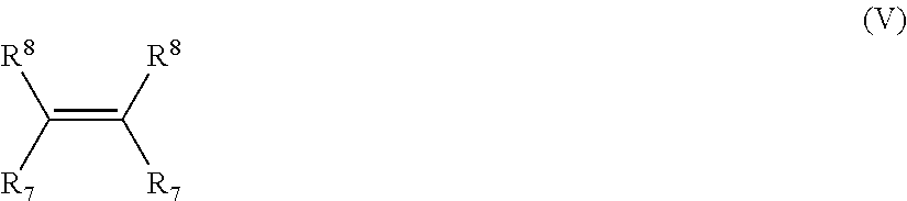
C(=C([R8])[R7])([R7])[R8]
